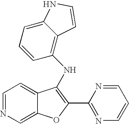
C1=NC=C2C(=C1)C(NC1=C3C(=CC=C1)NC=C3)=C(C1=NC=CC=N1)O2
